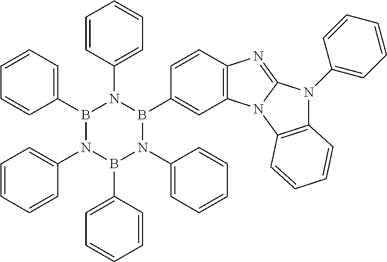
C1=CC(N2B(C3=CC=CC=C3)N(C3=CC=CC=C3)B(C3=CC=CC=C3)N(C3=CC=CC=C3)B2C2=CC3=C(C=C2)N=C2N3C3=C(N2C2=CC=CC=C2)C=CC=C3)=CC=C1
